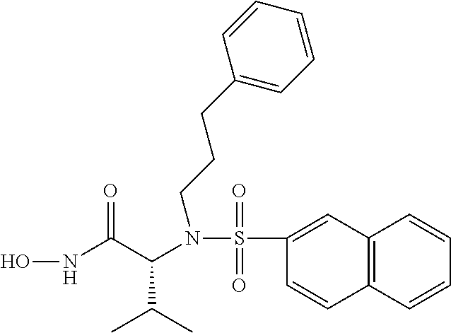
C12=C(C=CC=C1)C=CC(S(N(C(C(NO)=O)C(C)C)CCCC1=CC=CC=C1)(=O)=O)=C2
